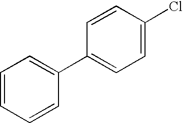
C1=CC=CC(C2=CC=C(Cl)C=C2)=C1
